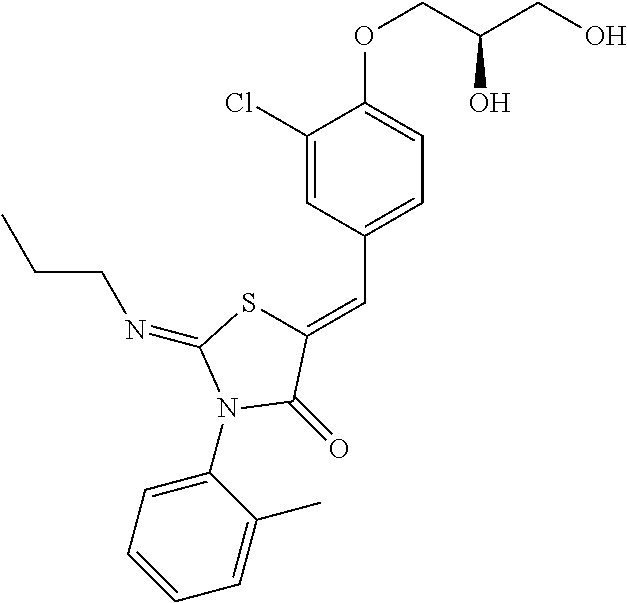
C1(Cl)=CC(C=C2SC(=NCCC)N(C3=CC=CC=C3C)C2=O)=CC=C1OCC(CO)O
